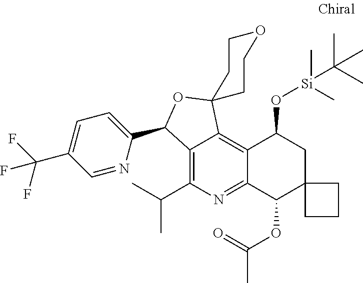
C12=C(C(C)C)N=C3C(=C1C1(OC2C2=CC=C(C(F)(F)F)C=N2)CCOCC1)C(O[Si](C)(C(C)(C)C)C)CC1(C3OC(=O)C)CCC1
